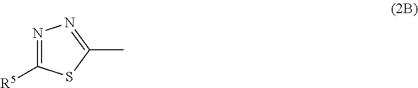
N1=C([R5])SC(C)=N1
